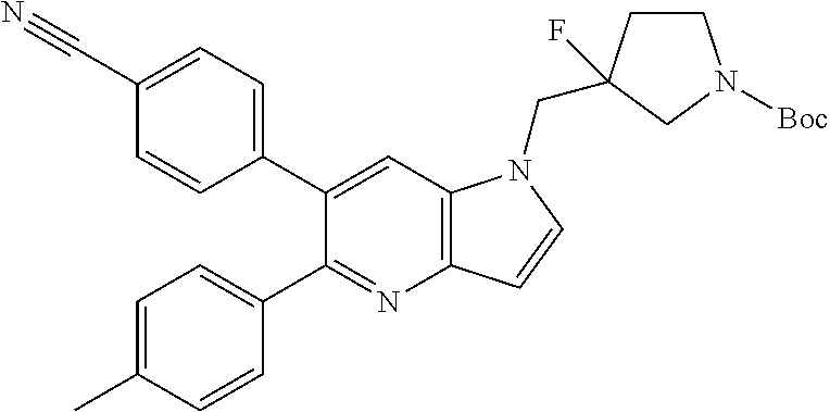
C1(C2=CC=C(C#N)C=C2)=CC2=C(N=C1C1=CC=C(C)C=C1)C=CN2CC1(F)CCN([Boc])C1
